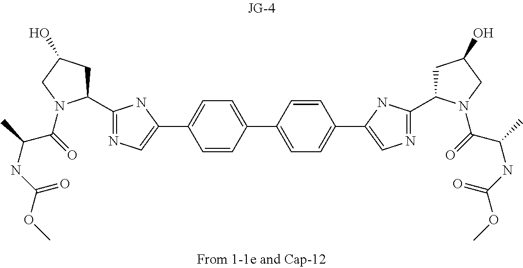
N1=C(C2CC(O)CN2C(=O)C(NC(=O)OC)C)NC(C2=CC=C(C3=CC=C(C4=CN=C(C5CC(O)CN5C(=O)C(NC(=O)OC)C)N4)C=C3)C=C2)=C1
